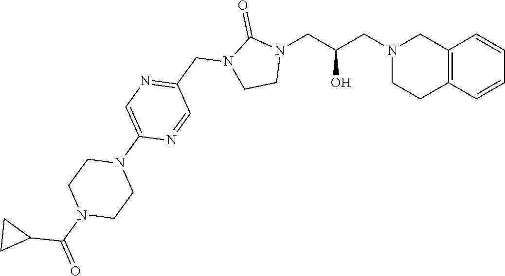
C12=C(C=CC=C1)CCN(CC(CN1C(=O)N(CC3=NC=C(N4CCN(C(=O)C5CC5)CC4)N=C3)CC1)O)C2
